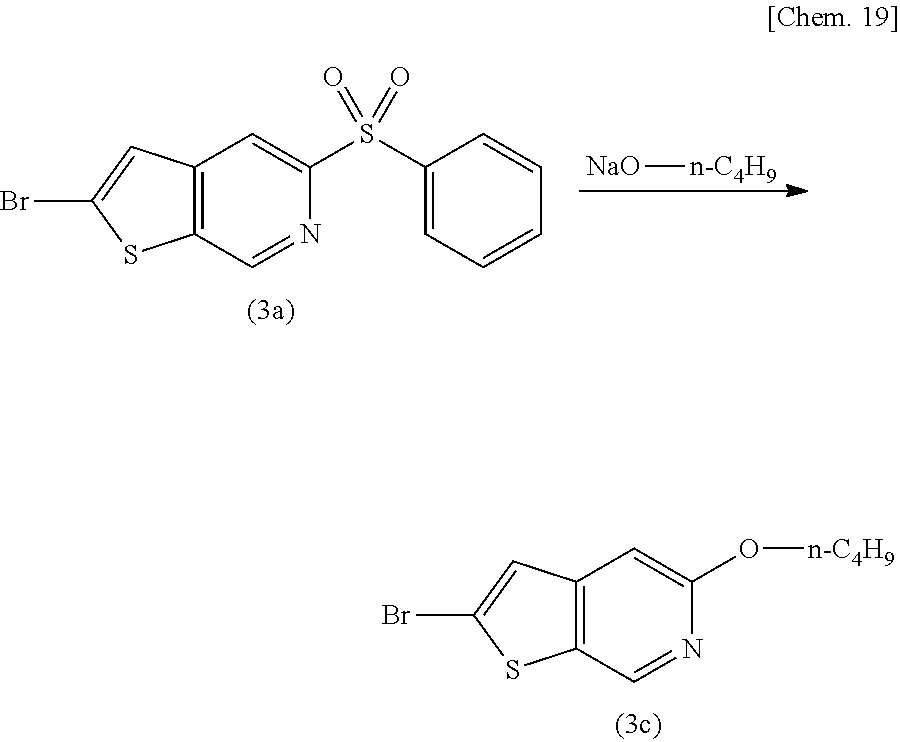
C12=C(C=NC(S(C3=CC=CC=C3)(=O)=O)=C1)SC(Br)=C2.[NaO][n-C4H9].C12=C(C=NC(O[n-C4H9])=C1)SC(Br)=C2
